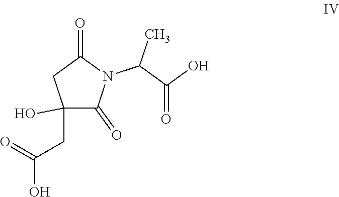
C1(CC(=O)O)(O)C(=O)N(C(C(O)=O)C)C(=O)C1
